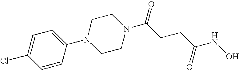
C1=CC(N2CCN(C(CCC(NO)=O)=O)CC2)=CC=C1Cl
